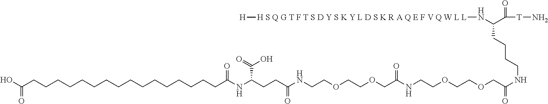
OC(CCCCCCCCCCCCCCCCC(NC(CCC(NCCOCCOCC(NCCOCCOCC(=O)NCCCCC(N[H S Q G T F T S D Y S K Y L D S K R A Q E F V Q W L L][H])C(=O)[T]N)=O)=O)C(=O)O)=O)=O
